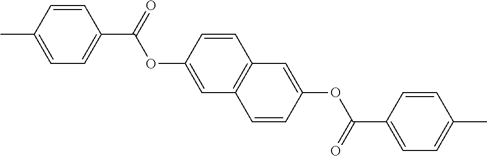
C1=CC(C)=CC=C1C(=O)OC1=CC2=C(C=C1)C=C(OC(C1=CC=C(C)C=C1)=O)C=C2
